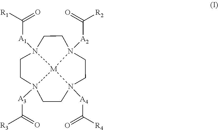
N12([A3]C([R3])=O)CCN3([A1]C([R1])=O)CCN4([A2]C(=O)[R2])CCN([A4]C([R4])=O)(CC1)[M]243
